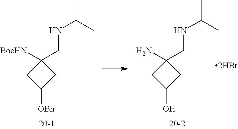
C1C(O)CC1(N)CNC(C)C.C1C([OBn])CC1([BocHN])CNC(C)C
